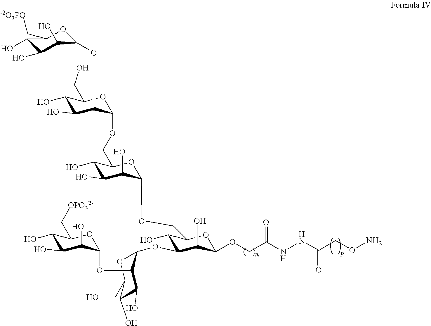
C1(O)C(O)C(O)C(OC2C(O)C(O)C(CO)OC2OC2C(O)C(COC3C(O)C(O)C(O)C(COC4C(OC5C(O)C(O)C(O)C(C[-2O3PO])O5)C(O)C(O)C(CO)O4)O3)OC(OCC(NNC(CON)=O)=O)C2O)OC1C[OPO32-]
